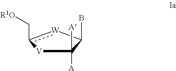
[V]1C([A])([A])C(B)[W]c1C[R1O]
